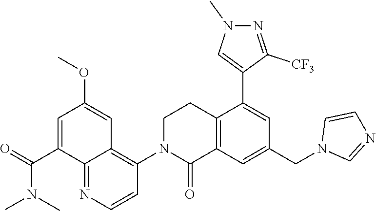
C12=C(C=C(CN3C=NC=C3)C=C1C1=CN(C)N=C1[CF3])C(=O)N(C1=C3C(=NC=C1)C(C(=O)N(C)C)=CC(OC)=C3)CC2
